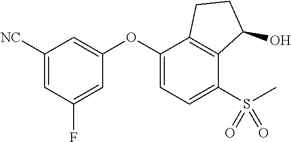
C1([NC])=CC(F)=CC(OC2=CC=C(S(C)(=O)=O)C3=C2CCC3O)=C1
